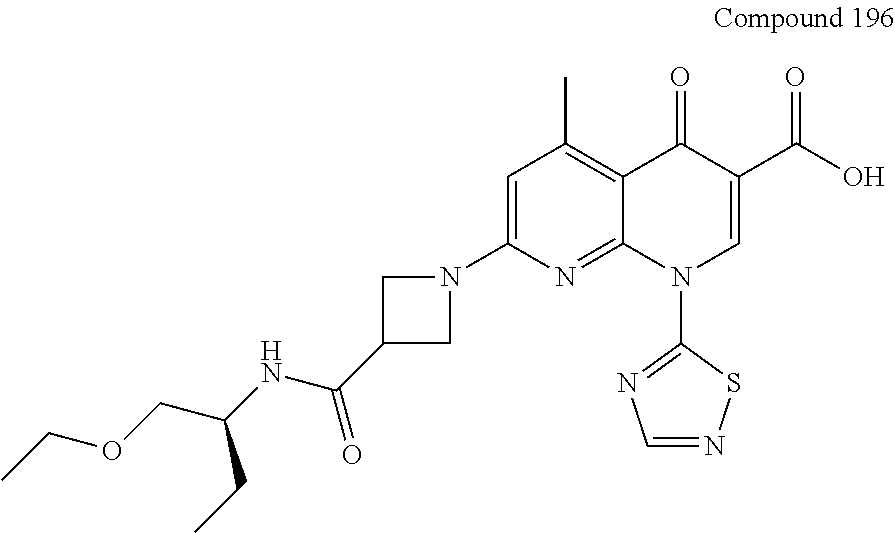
C1=C(N2CC(C(NC(COCC)CC)=O)C2)N=C2C(=C1C)C(=O)C(C(O)=O)=CN2C1=NC=NS1
